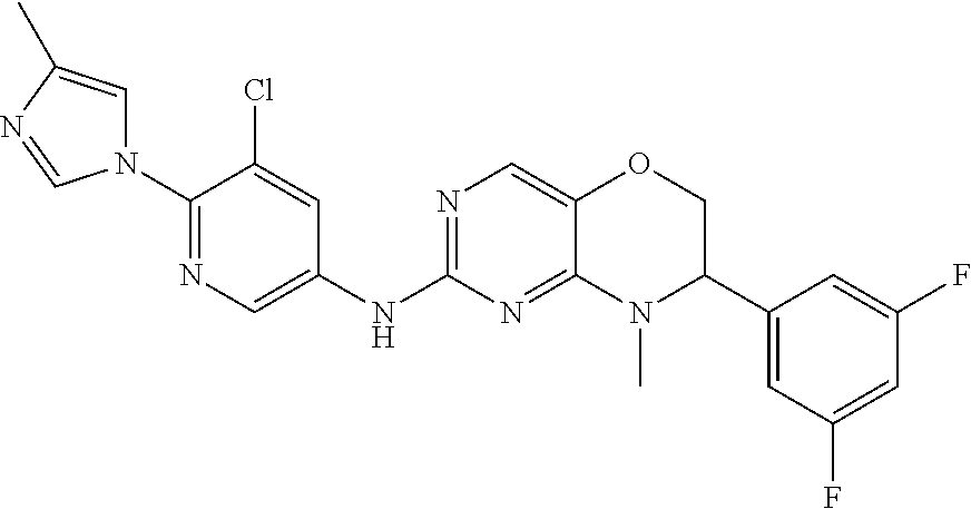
N1(C2=NC=C(NC3=NC=C4C(=N3)N(C)C(C3=CC(F)=CC(F)=C3)CO4)C=C2Cl)C=C(C)N=C1
